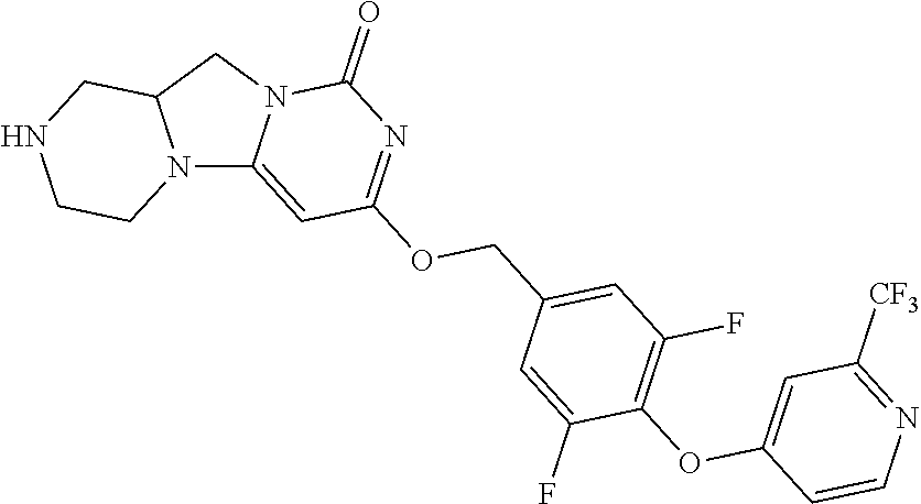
N12C3=CC(OCC4=CC(F)=C(OC5=CC([CF3])=NC=C5)C(F)=C4)=NC(=O)N3CC1CNCC2
